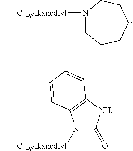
N1([C1-6alkanediyl]C)CCCCCC1.N1([C1-6alkanediyl]C)C(=O)[NH]C2=C1C=CC=C2
